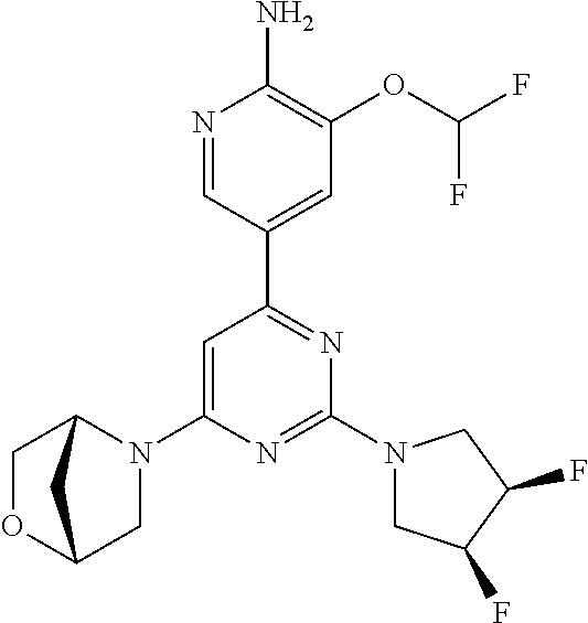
N1=CC(C2=NC(N3CC(F)C(F)C3)=NC(N3C4COC(C3)C4)=C2)=CC(OC(F)F)=C1N
